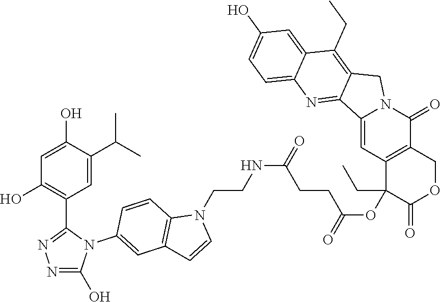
C1=C(C(C)C)C(O)=CC(O)=C1C1=NN=C(O)N1C1=CC2=C(N(CCNC(CCC(OC3(CC)C4=C(COC3=O)C(=O)N3C(=C4)C4=NC5=CC=C(O)C=C5C(CC)=C4C3)=O)=O)C=C2)C=C1
